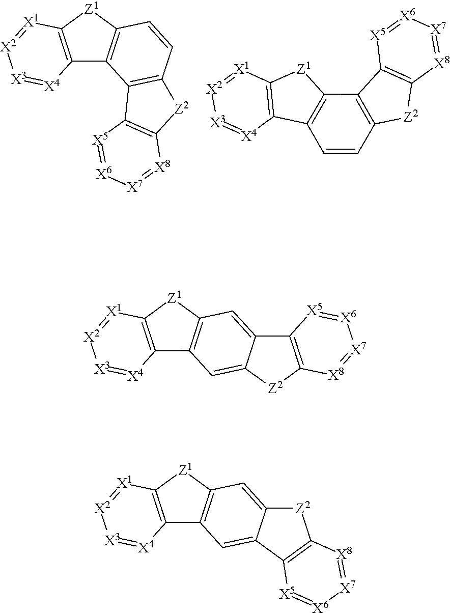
C12=C([Z1]C3=C1C1=C(C=C3)[Z2]C3=C1[X5]=[X6][X7]=[X8]3)[X1]=[X2][X3]=[X4]2.C12=C([Z1]C3=C1C=CC1=C3C3=C([Z2]1)[X8]=[X7][X6]=[X5]3)[X1]=[X2][X3]=[X4]2.C12=C([Z1]C3=C1C=C1C(=C3)C3=C([Z2]1)[X8]=[X7][X6]=[X5]3)[X1]=[X2][X3]=[X4]2.C12=C([Z1]C3=C1C=C1C(=C3)[Z2]C3=C1[X5]=[X6][X7]=[X8]3)[X1]=[X2][X3]=[X4]2
